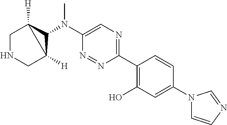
C1NCC2([H])C(N(C3=CN=C(C4=C(O)C=C(N5C=CN=C5)C=C4)N=N3)C)C12[H]
